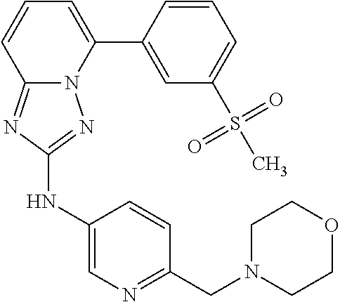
C12=NC(NC3=CN=C(CN4CCOCC4)C=C3)=NN1C(C1=CC(S(C)(=O)=O)=CC=C1)=CC=C2
